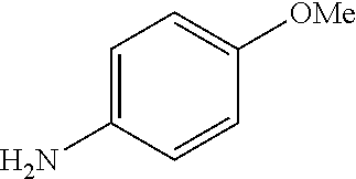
C1=C(N)C=CC([OMe])=C1
